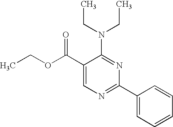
C1(C(OCC)=O)=CN=C(C2=CC=CC=C2)N=C1N(CC)CC
